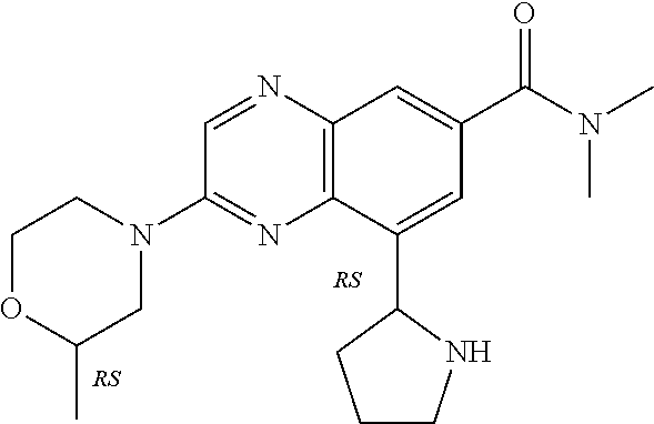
C1=NC2=C(N=C1N1CCOC(C)C1)C(C1CCCN1)=CC(C(N(C)C)=O)=C2
